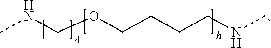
CNCOCCCCNC
